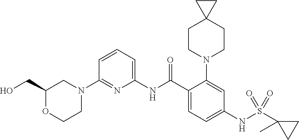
C1(N2CC(CO)OCC2)=NC(NC(C2=CC=C(NS(C3(C)CC3)(=O)=O)C=C2N2CCC3(CC2)CC3)=O)=CC=C1
